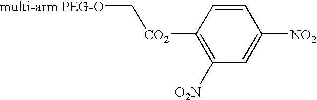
[multi-arm PEG-O]C[CO2]C1=C([O2N])C=C([NO2])C=C1
